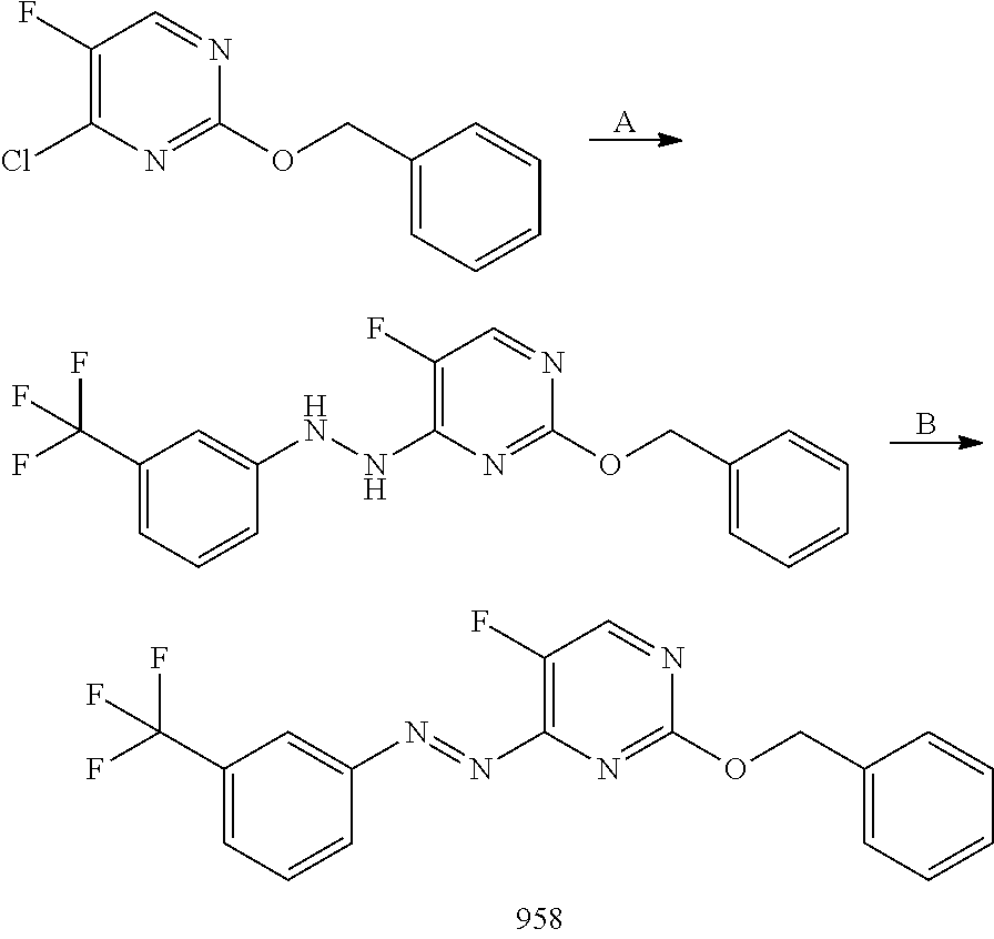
C1(F)=C(N=NC2=CC(C(F)(F)F)=CC=C2)N=C(OCC2=CC=CC=C2)N=C1.[A].C1(F)=C(Cl)N=C(OCC2=CC=CC=C2)N=C1.B.C1(F)=C(NNC2=CC(C(F)(F)F)=CC=C2)N=C(OCC2=CC=CC=C2)N=C1
